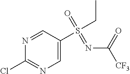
N1=CC(S(CC)(=O)=NC([CF3])=O)=CN=C1Cl
